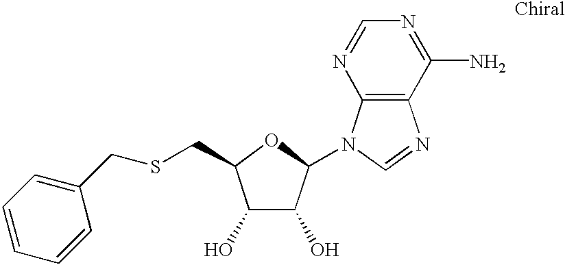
C1(O)C(O)C(N2C3=C(N=C2)C(N)=NC=N3)OC1CSCC1=CC=CC=C1
